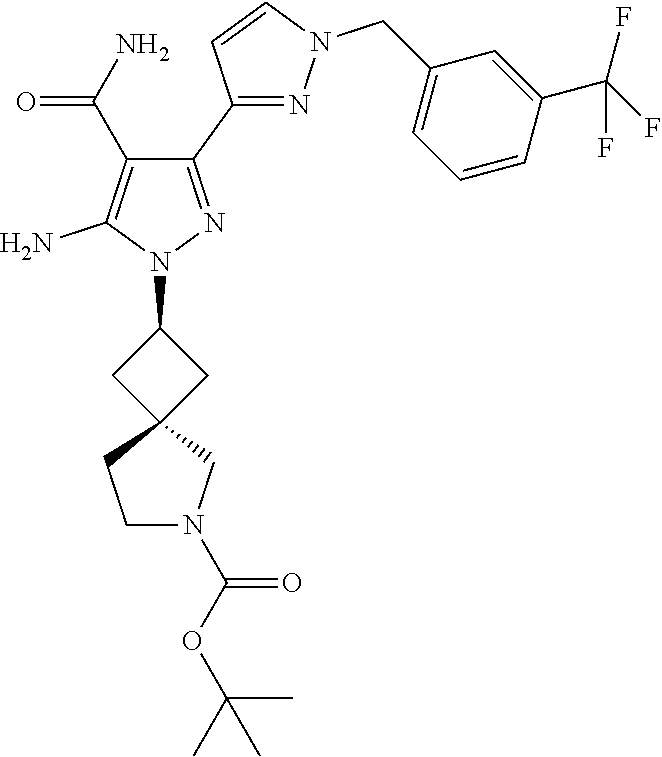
C1(C2=NN(CC3=CC=CC(C(F)(F)F)=C3)C=C2)=NN(C2CC3(C2)CCN(C(OC(C)(C)C)=O)C3)C(N)=C1C(N)=O
